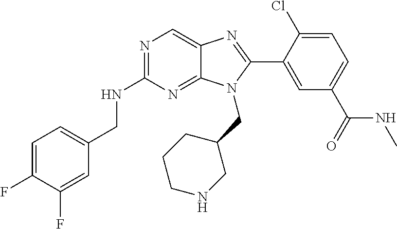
C1=C(F)C(F)=CC(CNC2=NC=C3C(=N2)N(CC2CCCNC2)C(C2=CC(C(=O)NC)=CC=C2Cl)=N3)=C1
